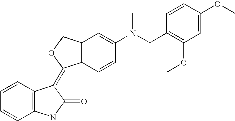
C12=C(COC1=C1C3=C(NC1=O)C=CC=C3)C=C(N(CC1=C(OC)C=C(OC)C=C1)C)C=C2
